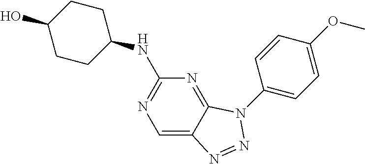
C1=C2C(=NC(NC3CCC(O)CC3)=N1)N(C1=CC=C(OC)C=C1)N=N2
